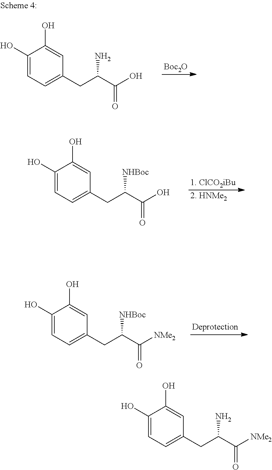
C1(O)=CC=C(CC(C(O)=O)N)C=C1O.[Boc2O].C1(O)=CC=C(CC(C(O)=O)[NHBoc])C=C1O.[1. ClCO2iBu].[2. HNMe2].C1(O)=CC=C(CC(C([NMe2])=O)[NHBoc])C=C1O.C1(O)=CC=C(CC(C([NMe2])=O)N)C=C1O
